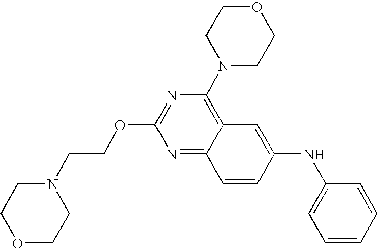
N1=C(OCCN2CCOCC2)N=C2C(=C1N1CCOCC1)C=C(NC1=CC=CC=C1)C=C2
